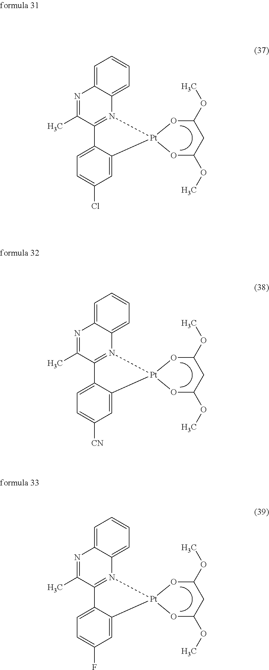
C1=C2C(=CC=C1)N1=C(C(C)=N2)C2=CC=C(Cl)C=C2[Pt]12OC(OC)CC(OC)O2.C1=C2C(=CC=C1)N1=C(C(C)=N2)C2=CC=C([CN])C=C2[Pt]12OC(OC)CC(OC)O2.C1=C2C(=CC=C1)N1=C(C(C)=N2)C2=CC=C(F)C=C2[Pt]12OC(OC)CC(OC)O2
